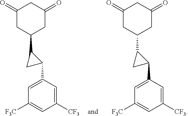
C1(=O)CC(C2CC2C2=CC([F3C])=CC([CF3])=C2)CC(=O)C1.C1(=O)CC(C2CC2C2=CC([F3C])=CC([CF3])=C2)CC(=O)C1
